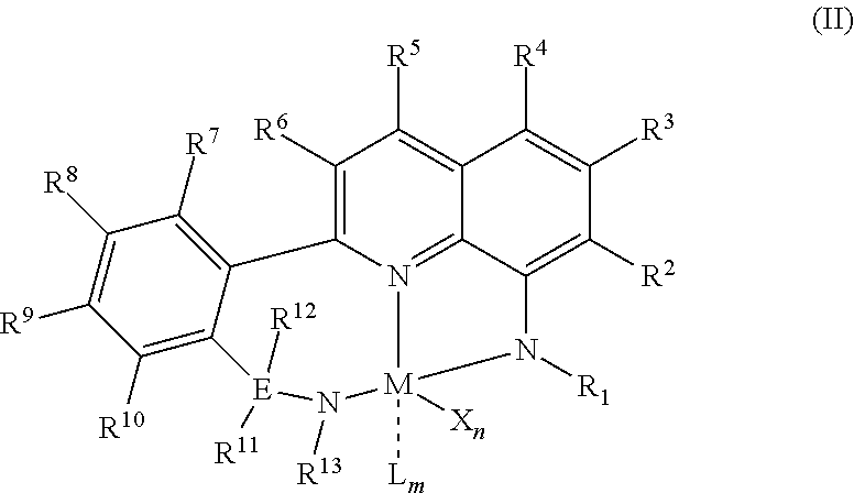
C1([R6])=C2N3=C4C(=C1[R5])C([R4])=C([R3])C([R2])=C4N([R1])[M]3([Lm])([Xn])N([R13])[E]([R12])([R11])C1=C([R10])C([R9])=C([R8])C([R7])=C21
